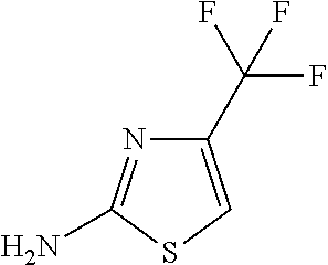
C1(C(F)(F)F)=CSC(N)=N1
